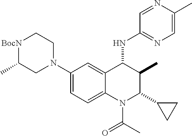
C1(N2CC[BocN]C(C)C2)=CC=C2C(=C1)C(NC1=NC=C(C)N=C1)C(C)C(C1CC1)N2C(=O)C
